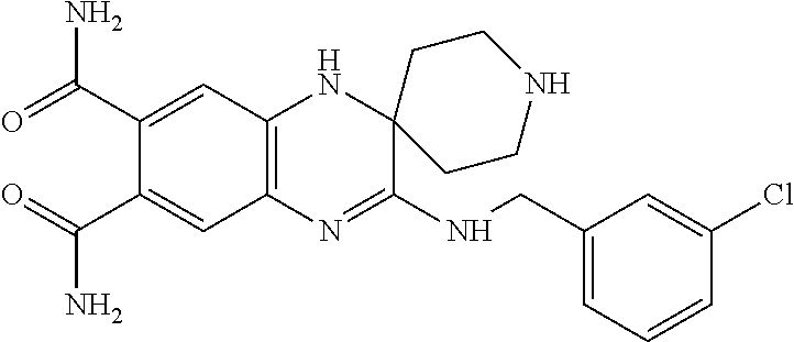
C12=C(N=C(NCC3=CC=CC(Cl)=C3)C3(N1)CCNCC3)C=C(C(N)=O)C(C(N)=O)=C2
